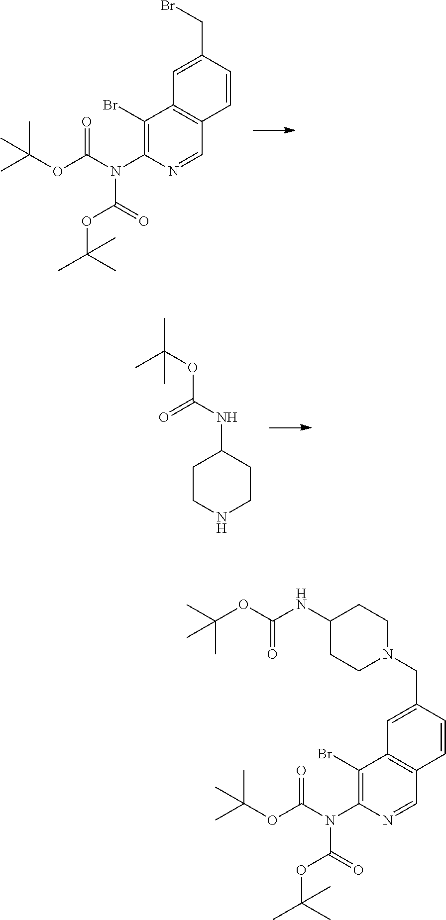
C1=C(CBr)C=CC2=C1C(Br)=C(N(C(OC(C)(C)C)=O)C(=O)OC(C)(C)C)N=C2.C1CNCCC1NC(OC(C)(C)C)=O.C1=C(CN2CCC(NC(OC(C)(C)C)=O)CC2)C=CC2=C1C(Br)=C(N(C(OC(C)(C)C)=O)C(=O)OC(C)(C)C)N=C2
